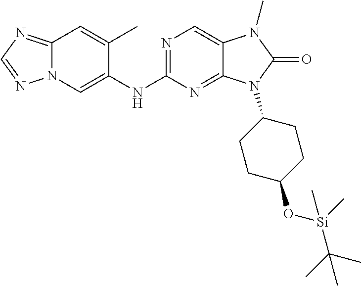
C1(NC2=CN3C(=NC=N3)C=C2C)=NC=C2C(=N1)N(C1CCC(O[Si](C(C)(C)C)(C)C)CC1)C(=O)N2C
